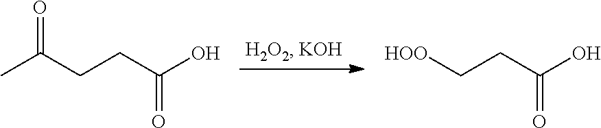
C(CCC(O)=O)(C)=O.[HOO]CCC(O)=O
